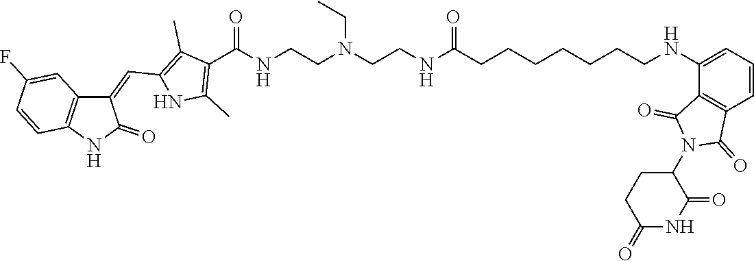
C1(C(=O)NCCN(CC)CCNC(CCCCCCCNC2=CC=CC3=C2C(=O)N(C2CCC(=O)NC2=O)C3=O)=O)=C(C)NC(C=C2C3=C(C=CC(F)=C3)NC2=O)=C1C
